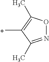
CC1=C(C)ON=C1C
